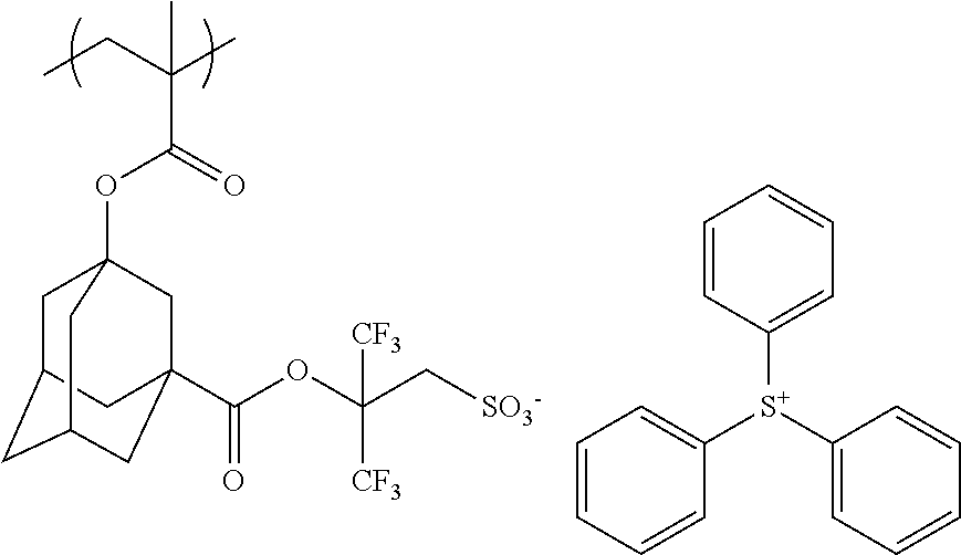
CCC(C)(C)C(=O)OC12CC3CC(CC(C(OC(C[SO3-])([CF3])[CF3])=O)(C1)C3)C2.C1=CC([S+](C2=CC=CC=C2)C2=CC=CC=C2)=CC=C1
